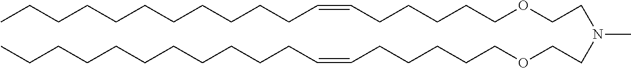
N(C)(CCOCCCCCC=CCCCCCCCCCCC)CCOCCCCCC=CCCCCCCCCCCC
